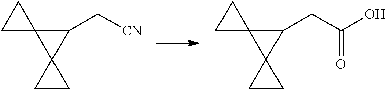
C1(C[CN])C2(C13CC3)CC2.C1(CC(O)=O)C2(C13CC3)CC2
